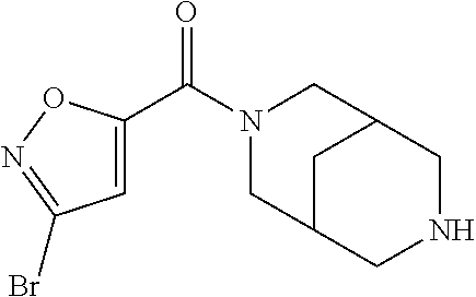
N1(C(C2=CC(Br)=NO2)=O)CC2CNCC(C1)C2
